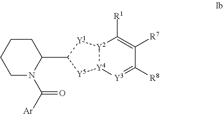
C1(C2[Y5][Y4]3[Y2]([Y1]2)C([R1])=C([R7])C([R8])=[Y3]3)CCCCN1C([Ar])=O
